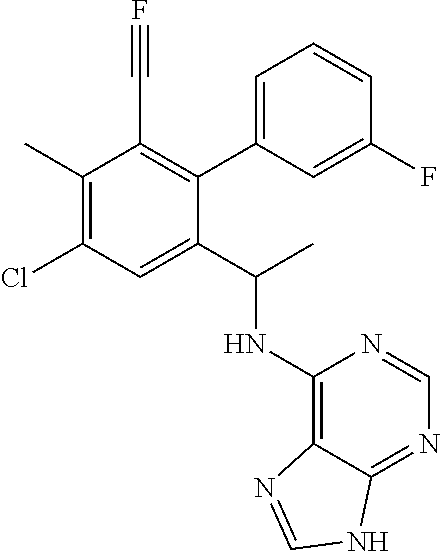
C1(C2=CC=CC(F)=C2)=C(C#F)C(C)=C(Cl)C=C1C(C)NC1=C2C(=NC=N1)NC=N2
